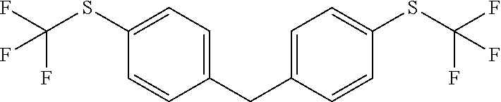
C1(CC2=CC=C(SC(F)(F)F)C=C2)=CC=C(SC(F)(F)F)C=C1
